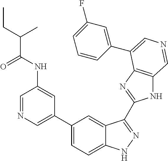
C1(C2=CN=CC(NC(=O)C(CC)C)=C2)=CC=C2C(=C1)C(C1=NC3=C(N1)C=NC=C3C1=CC(F)=CC=C1)=NN2
